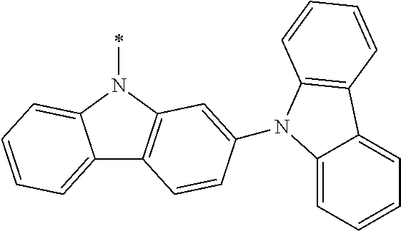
C12=CC=CC=C1N(C)C1=C2C=CC(N2C3=CC=CC=C3C3=C2C=CC=C3)=C1
